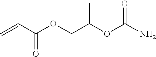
C=CC(OCC(OC(N)=O)C)=O
